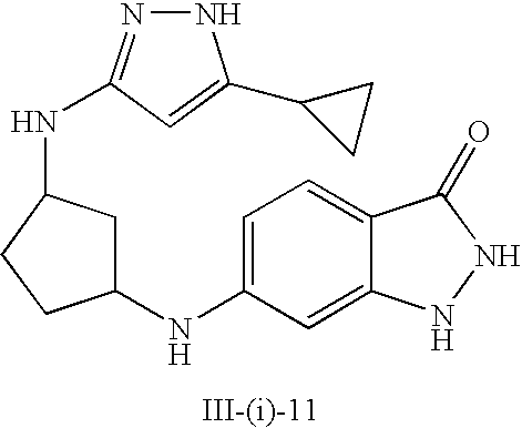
C1=C(NC2CC(NC3=NNC(C4CC4)=C3)CC2)C=C2C(=C1)C(=O)NN2
